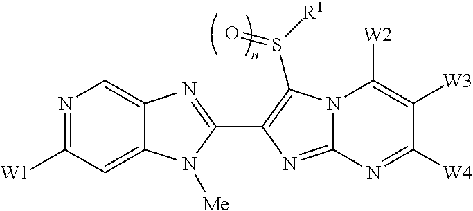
C12=CC([W1])=NC=C1N=C(C1=C(S([R1])=O)N3C(=N1)N=C([W4])C([W3])=C3[W2])N2[Me]
